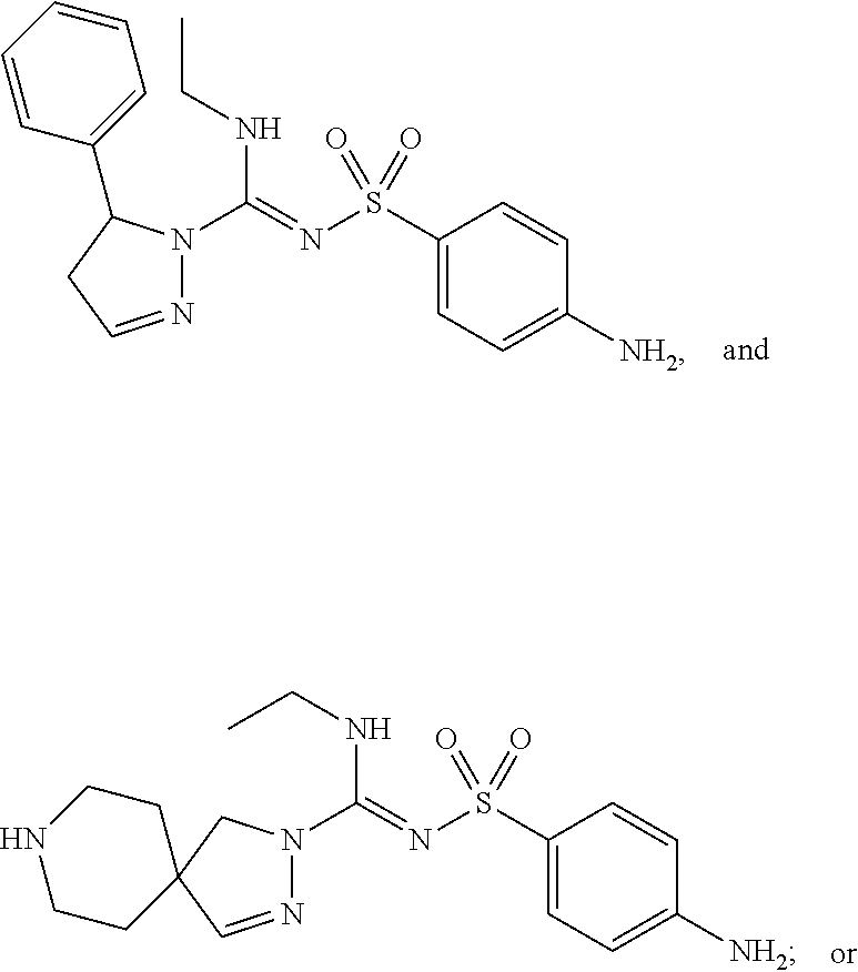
N1=CCC(C2=CC=CC=C2)N1C(=NS(C1=CC=C([NH2])C=C1)(=O)=O)NCC.N1=CC2(CN1C(=NS(C1=CC=C([NH2])C=C1)(=O)=O)NCC)CCNCC2
